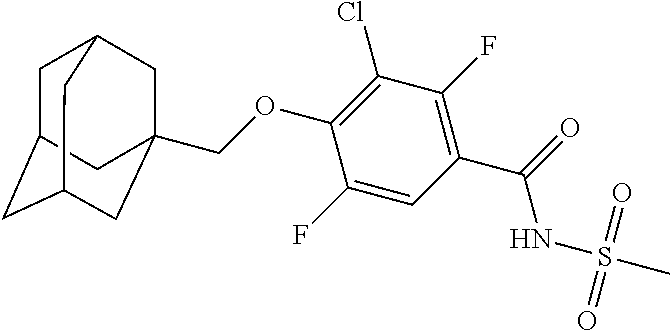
C1C2CC3CC(COC4=C(Cl)C(F)=C(C(NS(C)(=O)=O)=O)C=C4F)(CC1C3)C2
